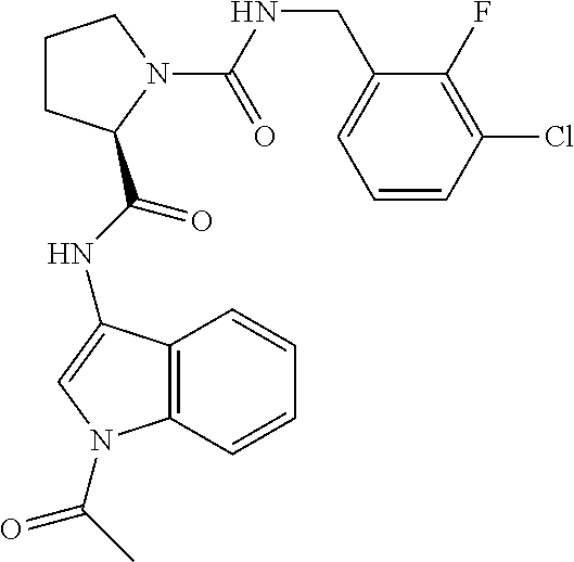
C1CCN(C(NCC2=CC=CC(Cl)=C2F)=O)C1C(NC1=CN(C(C)=O)C2=C1C=CC=C2)=O
